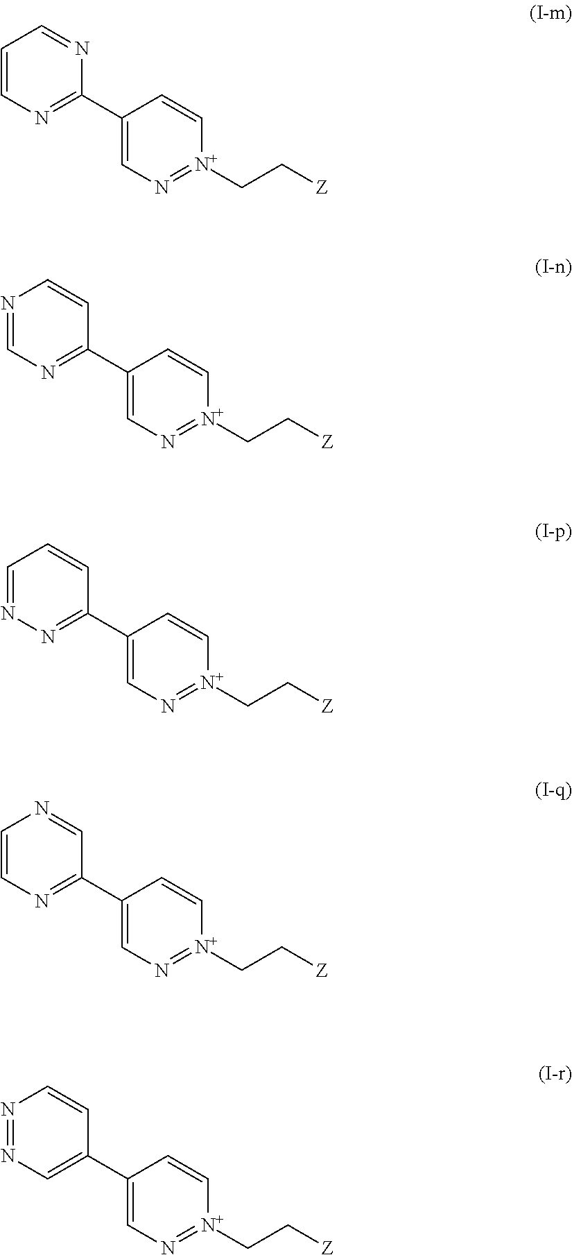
C1=CC=NC(C2=CN=[N+](CC[Z])C=C2)=N1.C1=NC=CC(C2=CN=[N+](CC[Z])C=C2)=N1.N1=CC=CC(C2=CN=[N+](CC[Z])C=C2)=N1.C1=CN=CC(C2=CN=[N+](CC[Z])C=C2)=N1.N1=NC=CC(C2=CN=[N+](CC[Z])C=C2)=C1
